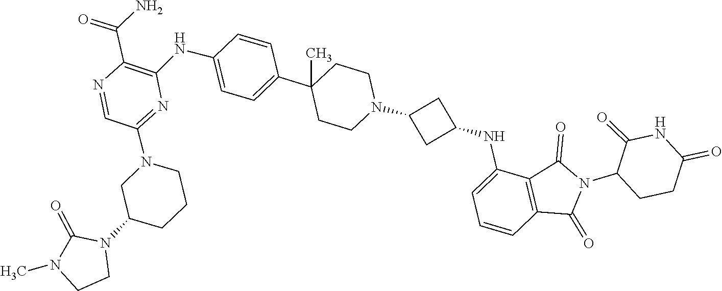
CN1C(=O)N(C2CN(C3=NC(NC4=CC=C(C5(C)CCN(C6CC(NC7=CC=CC8=C7C(=O)N(C7CCC(=O)NC7=O)C8=O)C6)CC5)C=C4)=C(C(=O)N)N=C3)CCC2)CC1
